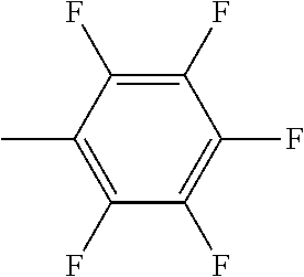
C1(F)=C(C)C(F)=C(F)C(F)=C1F
